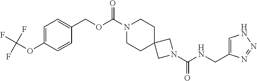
C1(CNC(N2CC3(C2)CCN(C(OCC2=CC=C(OC(F)(F)F)C=C2)=O)CC3)=O)=CNN=N1
